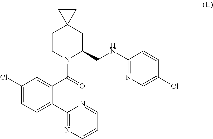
C1(C2=NC=CC=N2)=CC=C(Cl)C=C1C(=O)N1C(CNC2=NC=C(Cl)C=C2)CC2(CC1)CC2
